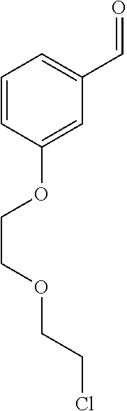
C1=CC(OCCOCCCl)=CC(C=O)=C1
